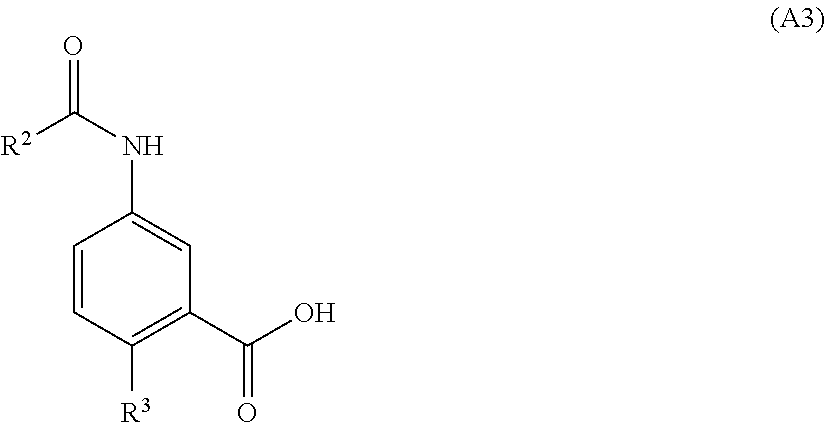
C1=CC([R3])=C(C(O)=O)C=C1NC([R2])=O
